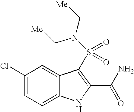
C1(Cl)=CC=C2C(=C1)C(S(=O)(=O)N(C[Me])C[Me])=C(C(N)=O)N2
